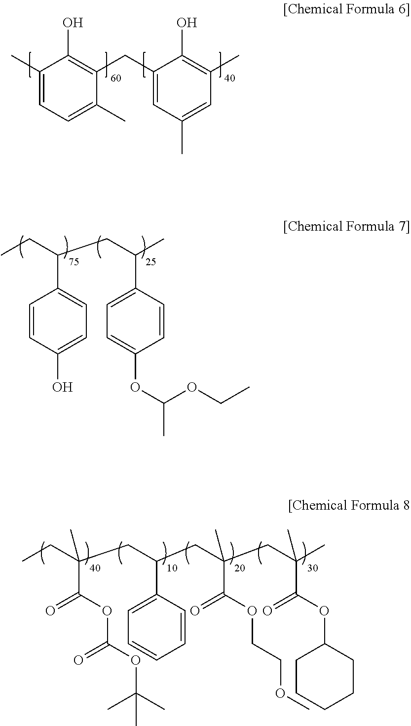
C1(C)=CC=C(C)C(CC2=CC(C)=CC(C)=C2O)=C1O.CCC(CC(CC(CC(C)(C)C(=O)OC1CCCCC1)(C)C(=O)OCCOC)C1=CC=CC=C1)(C)C(OC(OC(C)(C)C)=O)=O.C(CC(C1=CC=C(OC(C)OCC)C=C1)C)(C1=CC=C(O)C=C1)CC
